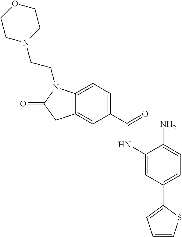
C12=CC(C(=O)NC3=CC(C4=CC=CS4)=CC=C3N)=CC=C1N(CCN1CCOCC1)C(=O)C2
